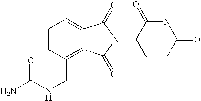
C(C1=C2C(=CC=C1)C(=O)N(C1CCC(=O)NC1=O)C2=O)NC(N)=O
